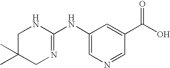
C1C(C)(C)CN=C(NC2=CN=CC(C(O)=O)=C2)N1
